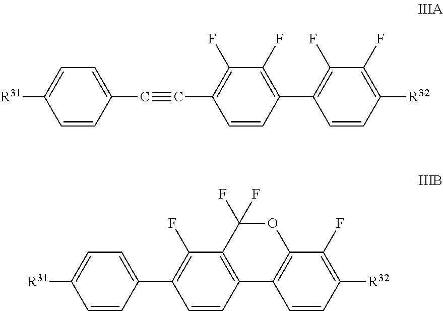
C1=CC([R32])=C(F)C(F)=C1C1=C(F)C(F)=C(C#CC2=CC=C([R31])C=C2)C=C1.C1=CC([R32])=C(F)C2=C1C1=C(C(F)=C(C3=CC=C([R31])C=C3)C=C1)C(F)(F)O2
